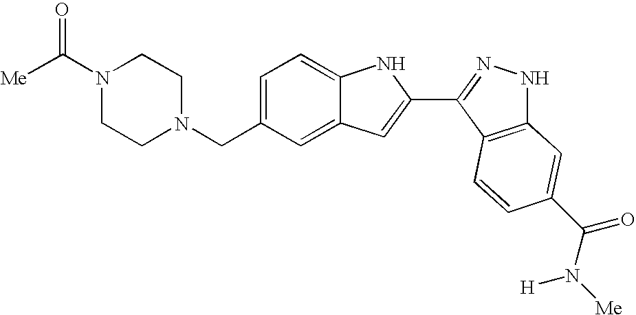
C1=C(CN2CCN(C([Me])=O)CC2)C=C2C(=C1)NC(C1=NNC3=C1C=CC(C(N([Me])[H])=O)=C3)=C2
